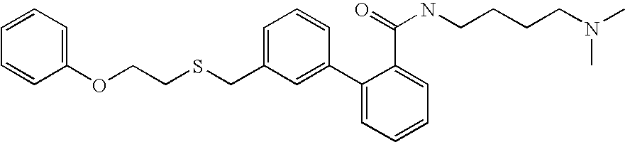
C1=C(CSCCOC2=CC=CC=C2)C=C(C2=CC=CC=C2C(NCCCCN(C)C)=O)C=C1
